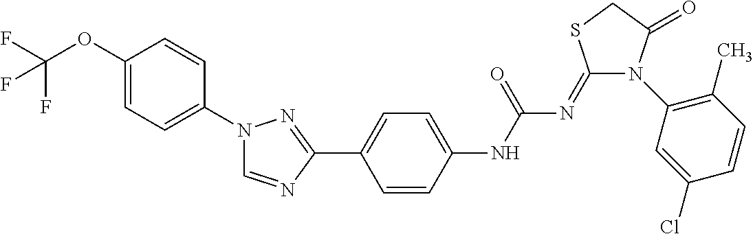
C1(=NC(NC2=CC=C(C3=NN(C4=CC=C(OC(F)(F)F)C=C4)C=N3)C=C2)=O)N(C2=C(C)C=CC(Cl)=C2)C(=O)CS1
